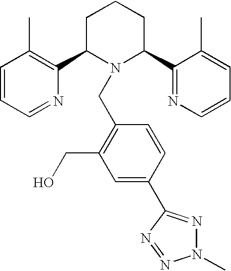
C1=CC=NC(C2N(CC3=C(CO)C=C(C4=NN(C)N=N4)C=C3)C(C3=NC=CC=C3C)CCC2)=C1C
